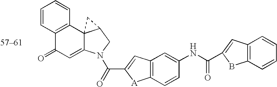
C12=C(C=CC=C1)BC(C(NC1=CC3=C(C=C1)[A]C(C(=O)N1C4=CC(=O)C5=C(C=CC=C5)C45C(C1)C5)=C3)=O)=C2
